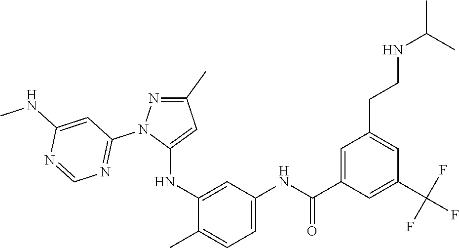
C1(C)=NN(C2=NC=NC(NC)=C2)C(NC2=CC(NC(C3=CC(CCNC(C)C)=CC(C(F)(F)F)=C3)=O)=CC=C2C)=C1
